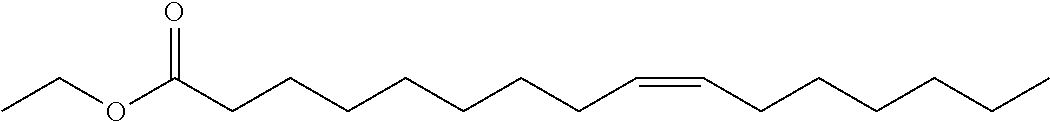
CCOC(CCCCCCCC=CCCCCCC)=O
